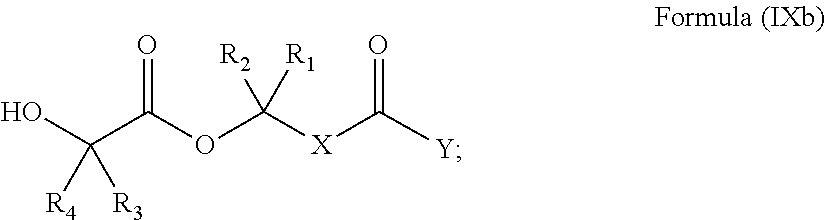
[Y]C([X]C([R2])([R1])OC(C(O)([R4])[R3])=O)=O
